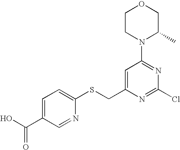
C1=C(C(O)=O)C=NC(SCC2=CC(N3C(C)COCC3)=NC(Cl)=N2)=C1
